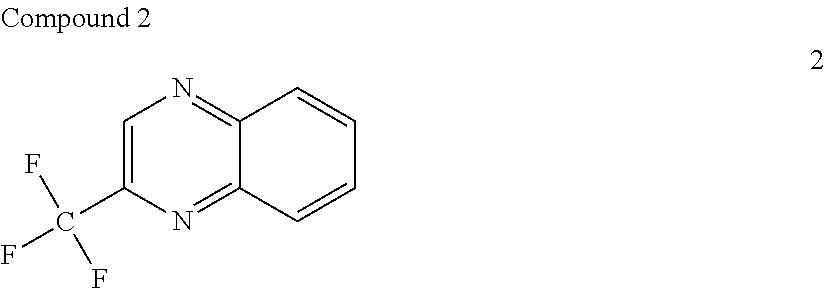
C1=C(C(F)(F)F)N=C2C(=N1)C=CC=C2
